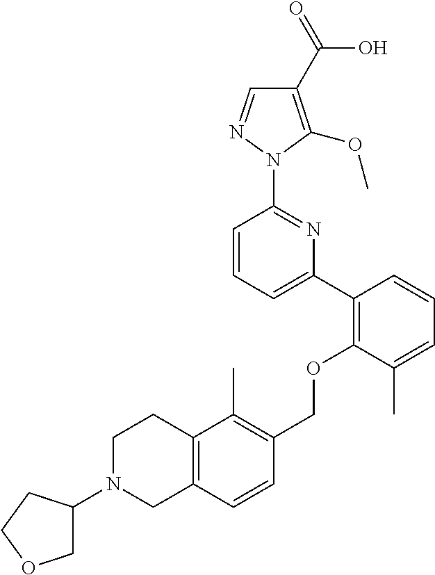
C1(C2=C(OCC3=C(C)C4=C(C=C3)CN(C3COCC3)CC4)C(C)=CC=C2)=CC=CC(N2N=CC(C(=O)O)=C2OC)=N1
